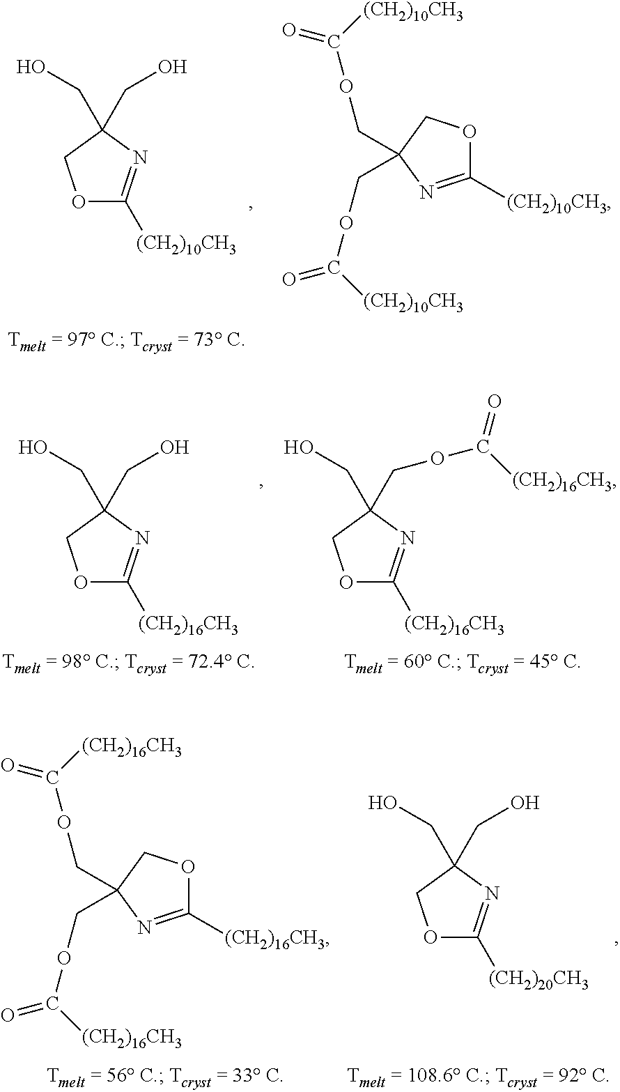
O1C([(CH2)10CH3])=NC(CO)(CO)C1.C1([(CH2)10CH3])=NC(COC([(CH2)10CH3])=O)(COC(=O)[(CH2)10CH3])CO1.O1C([(CH2)16CH3])=NC(CO)(CO)C1.O1C([(CH2)16CH3])=NC(COC(=O)[(CH2)16CH3])(CO)C1.O1C([(CH2)20CH3])=NC(CO)(CO)C1.C1([(CH2)16CH3])=NC(COC([(CH2)16CH3])=O)(COC(=O)[(CH2)16CH3])CO1
